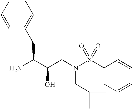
NC(C(CN(S(C1=CC=CC=C1)(=O)=O)CC(C)C)O)CC1=CC=CC=C1
